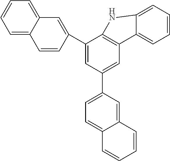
C12=CC=CC=C1C=CC(C1=CC(C3=CC=C4C(=C3)C=CC=C4)=CC3=C1NC1=CC=CC=C31)=C2
